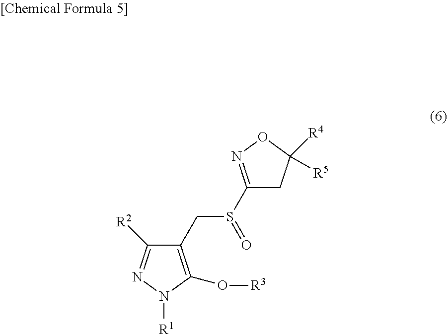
C1(S(=O)CC2=C(O[R3])N([R1])N=C2[R2])=NOC([R4])([R5])C1
